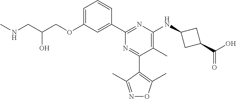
C1=C(OCC(CNC)O)C=C(C2=NC(NC3CC(C(O)=O)C3)=C(C)C(C3=C(C)ON=C3C)=N2)C=C1
